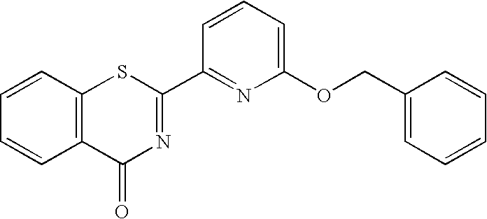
C1=CC2=C(C=C1)C(=O)N=C(C1=NC(OCC3=CC=CC=C3)=CC=C1)S2
